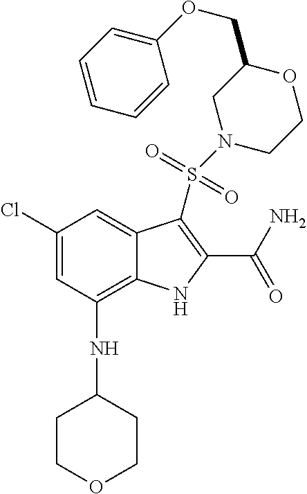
C1(Cl)=CC(NC2CCOCC2)=C2C(=C1)C(S(=O)(N1CCOC(COC3=CC=CC=C3)C1)=O)=C(C(N)=O)N2
